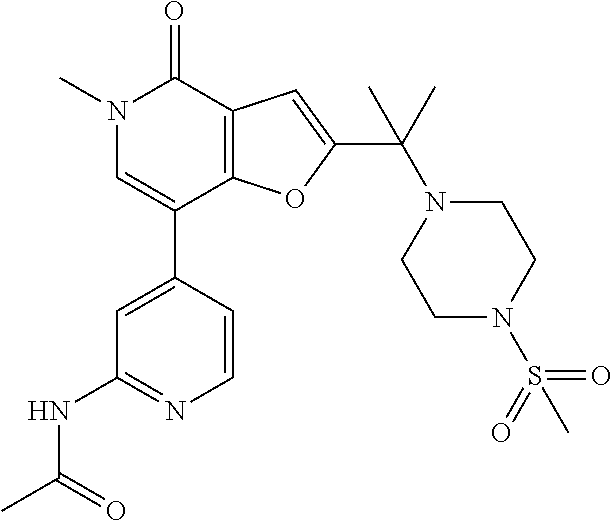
C1=C(C2=CN(C)C(=O)C3=C2OC(C(N2CCN(S(=O)(=O)C)CC2)(C)C)=C3)C=CN=C1NC(C)=O
